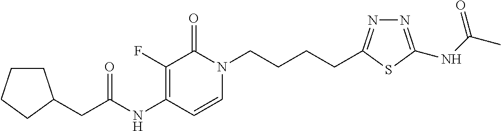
C1(NC(=O)CC2CCCC2)=C(F)C(=O)N(CCCCC2=NN=C(NC(C)=O)S2)C=C1
